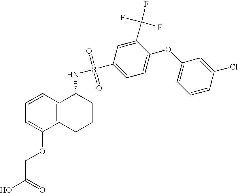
C1=CC2=C(C(OCC(O)=O)=C1)CCCC2NS(=O)(=O)C1=CC=C(OC2=CC=CC(Cl)=C2)C(C(F)(F)F)=C1
